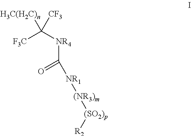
C([F3C])([NR4]C([NR1][(NR3)m][(SO2)p][R2])=O)([H3C(H2C)n])[CF3]
